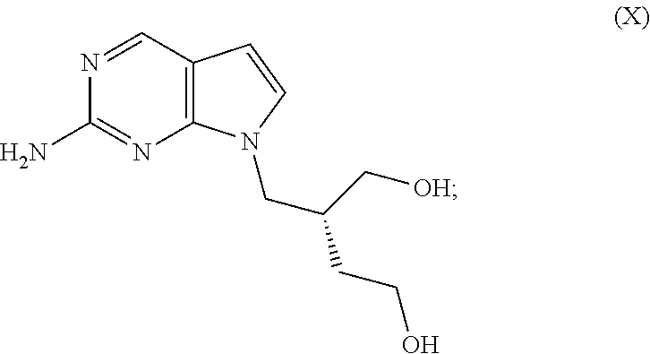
C12=C(C=NC(N)=N1)C=CN2CC(C[OH])CCO
